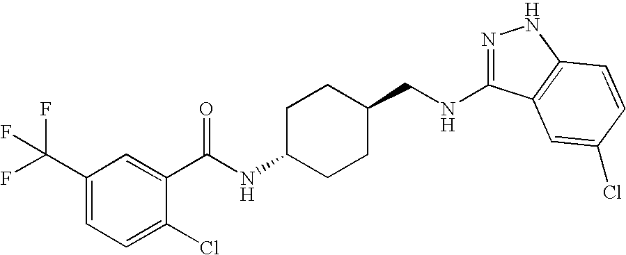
N1=C(NCC2CCC(NC(=O)C3=CC(C(F)(F)F)=CC=C3Cl)CC2)C2=C(N1)C=CC(Cl)=C2
